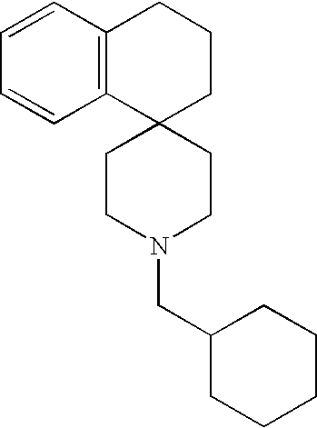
C12=C(C=CC=C1)CCCC21CCN(CC2CCCCC2)CC1
